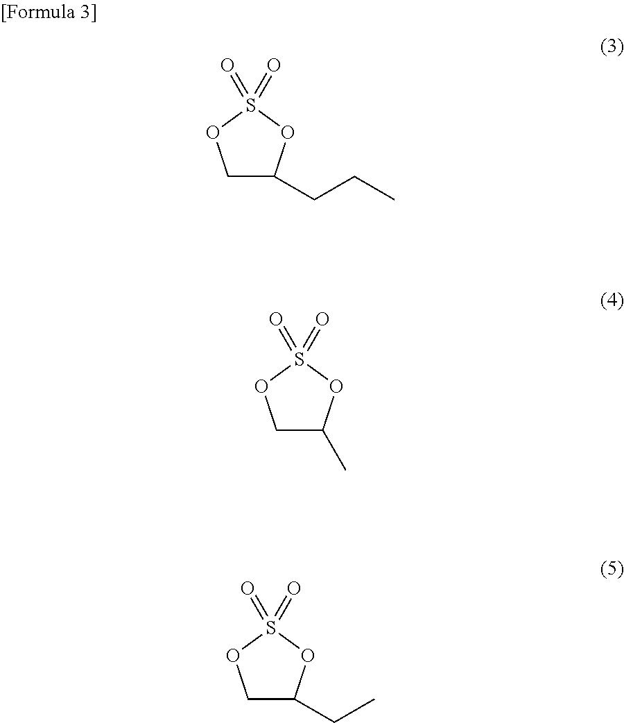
C1C(CCC)OS(=O)(=O)O1.C1C(C)OS(=O)(=O)O1.C1C(CC)OS(=O)(=O)O1
